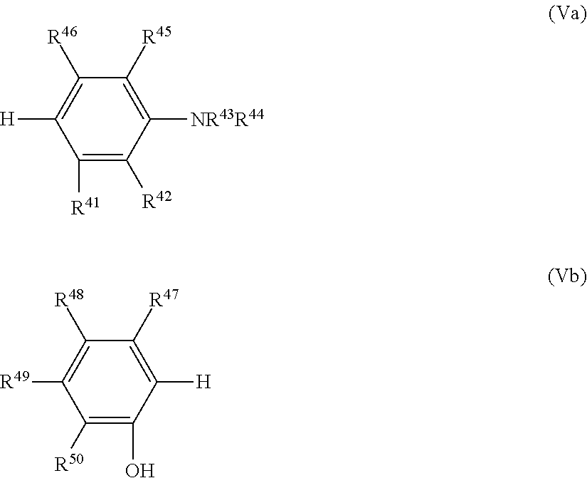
C1([NR43R44])=C([R45])C([R46])=C([H])C([R41])=C1[R42].C1([H])=C([R47])C([R48])=C([R49])C([R50])=C1O
